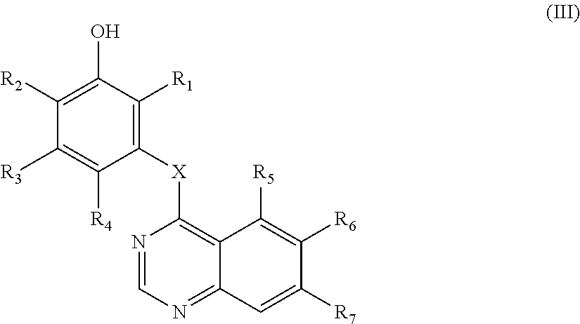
C1([R2])=C(O)C([R1])=C([X]C2=C3C(=NC=N2)C=C([R7])C([R6])=C3[R5])C([R4])=C1[R3]
